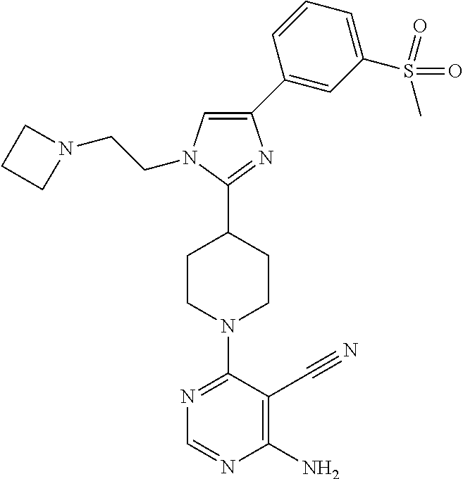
N1=C(N2CCC(C3=NC(C4=CC(S(=O)(C)=O)=CC=C4)=CN3CCN3CCC3)CC2)C(C#N)=C(N)N=C1
